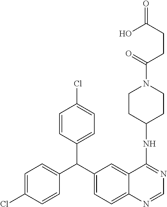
C1=C(Cl)C=CC(C(C2=CC=C3C(=C2)C(NC2CCN(C(CCC(O)=O)=O)CC2)=NC=N3)C2=CC=C(Cl)C=C2)=C1
